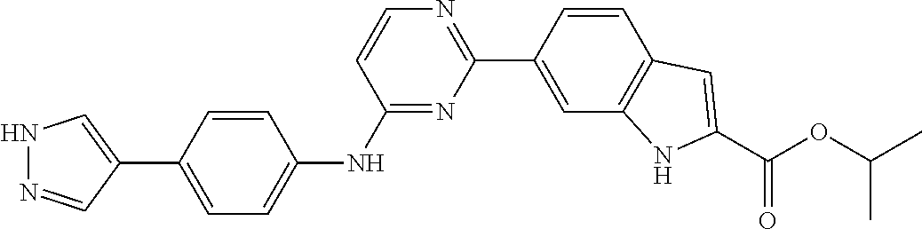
N1N=CC(C2=CC=C(NC3=NC(C4=CC5=C(C=C4)C=C(C(OC(C)C)=O)N5)=NC=C3)C=C2)=C1
